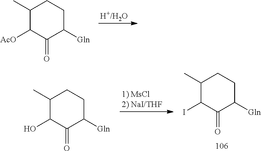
C1(C)C([AcO])C(=O)C([Gln])CC1.C1(C)C(O)C(=O)C([Gln])CC1.C1(C)C(I)C(=O)C([Gln])CC1
